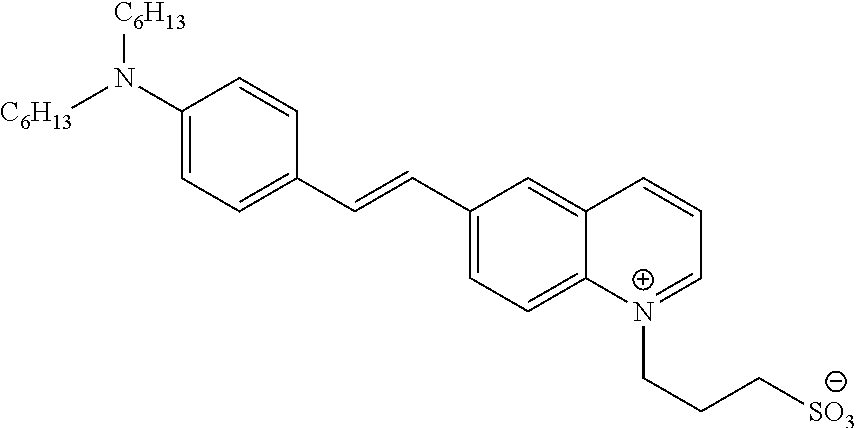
[C6H13]N(C1=CC=C(C=CC2=CC=C3C(=C2)C=CC=[N+]3CCC[SO3])C=C1)[C6H13]
